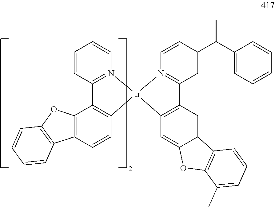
C1=CC2=N(C=C1)[Ir]1(C3=C2C2=C(C=C3)C3=C(O2)C=CC=C3)N2=C(C=C(C(C3=CC=CC=C3)C)C=C2)C2=C1C=C1C(=C2)C2=C(O1)C(C)=CC=C2
